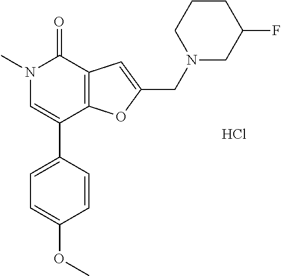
N1(C)C=C(C2=CC=C(OC)C=C2)C2=C(C1=O)C=C(CN1CCCC(F)C1)O2.Cl
